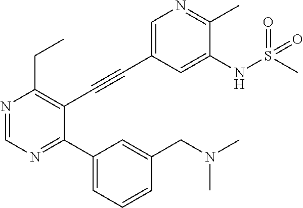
N1=CN=C(C2=CC=CC(CN(C)C)=C2)C(C#CC2=CN=C(C)C(NS(C)(=O)=O)=C2)=C1CC
